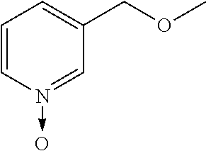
C1=CN(->O)=CC(COC)=C1
